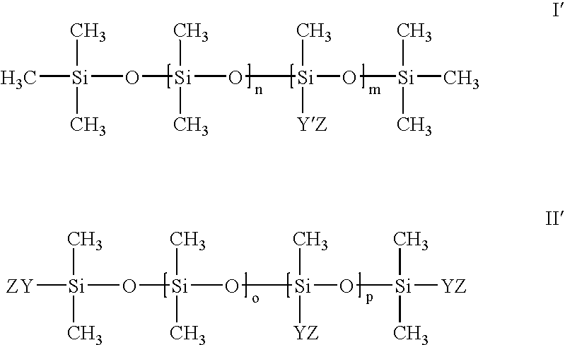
[ZY][Si](C)(C)O[Si](O[Si](O[Si](C)(C)[YZ])(C)[YZ])(C)C.C[Si](C)(C)O[Si](O[Si](O[Si](C)(C)C)(C)[YZ])(C)C
